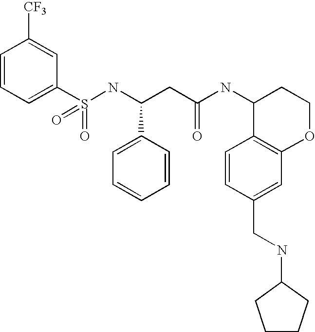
C1=CC=C(S(NC(CC(NC2C3=C(OCC2)C=C(CNC2CCCC2)C=C3)=O)C2=CC=CC=C2)(=O)=O)C=C1[CF3]
